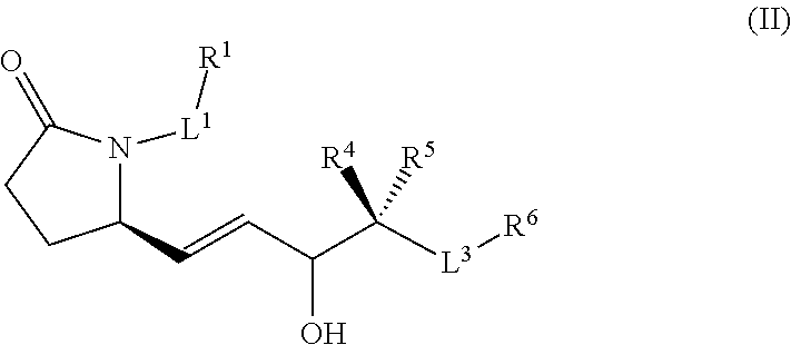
C1(C=CC(O)C([L3][R6])([R5])[R4])N([L1][R1])C(=O)CC1
